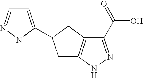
C12=C(C(C(=O)O)=NN1)CC(C1=CC=NN1C)C2
